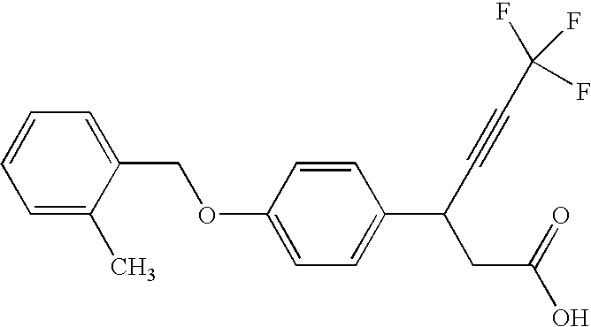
C1=C(C)C(COC2=CC=C(C(C#CC(F)(F)F)CC(O)=O)C=C2)=CC=C1
